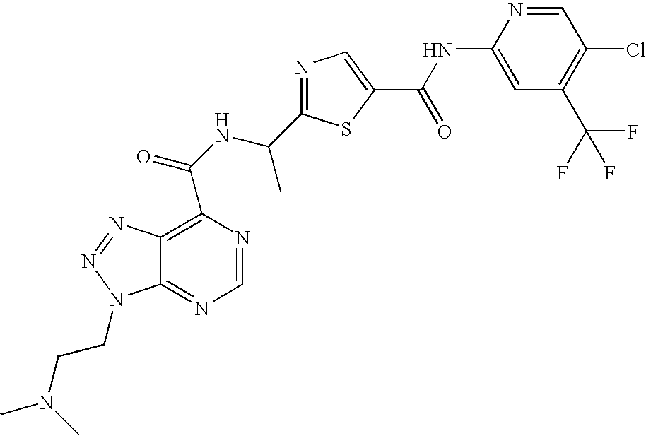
C12=NC=NC(C(NC(C)C3=NC=C(C(NC4=CC(C(F)(F)F)=C(Cl)C=N4)=O)S3)=O)=C1N=NN2CCN(C)C
